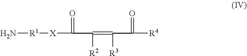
N[R1][X]C(=O)C([R2])=C([R3])C(=O)[R4]
